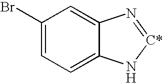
C1(Br)=CC=C2C(=C1)N=[C*]N2
